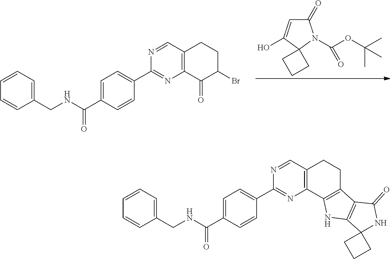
C12(N(C(OC(C)(C)C)=O)C(=O)C=C1O)CCC2.C1(CNC(C2=CC=C(C3=NC4=C(C=N3)CCC(Br)C4=O)C=C2)=O)=CC=CC=C1.C1(CNC(C2=CC=C(C3=NC4=C(C=N3)CCC3=C4NC4=C3C(=O)NC43CCC3)C=C2)=O)=CC=CC=C1
